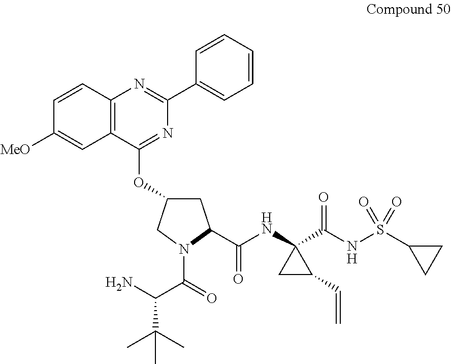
C1=CC2=C(C=C1[MeO])C(OC1CC(C(NC3(C(NS(=O)(=O)C4CC4)=O)CC3C=C)=O)N(C(=O)C(N)C(C)(C)C)C1)=NC(C1=CC=CC=C1)=N2
